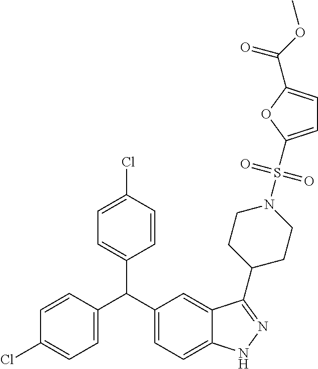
C1=CC(Cl)=CC=C1C(C1=CC=C2C(=C1)C(C1CCN(S(=O)(=O)C3=CC=C(C(OC)=O)O3)CC1)=NN2)C1=CC=C(Cl)C=C1
